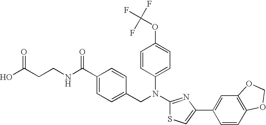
C(CCNC(C1=CC=C(CN(C2=CC=C(OC(F)(F)F)C=C2)C2=NC(C3=CC4=C(C=C3)OCO4)=CS2)C=C1)=O)(O)=O
